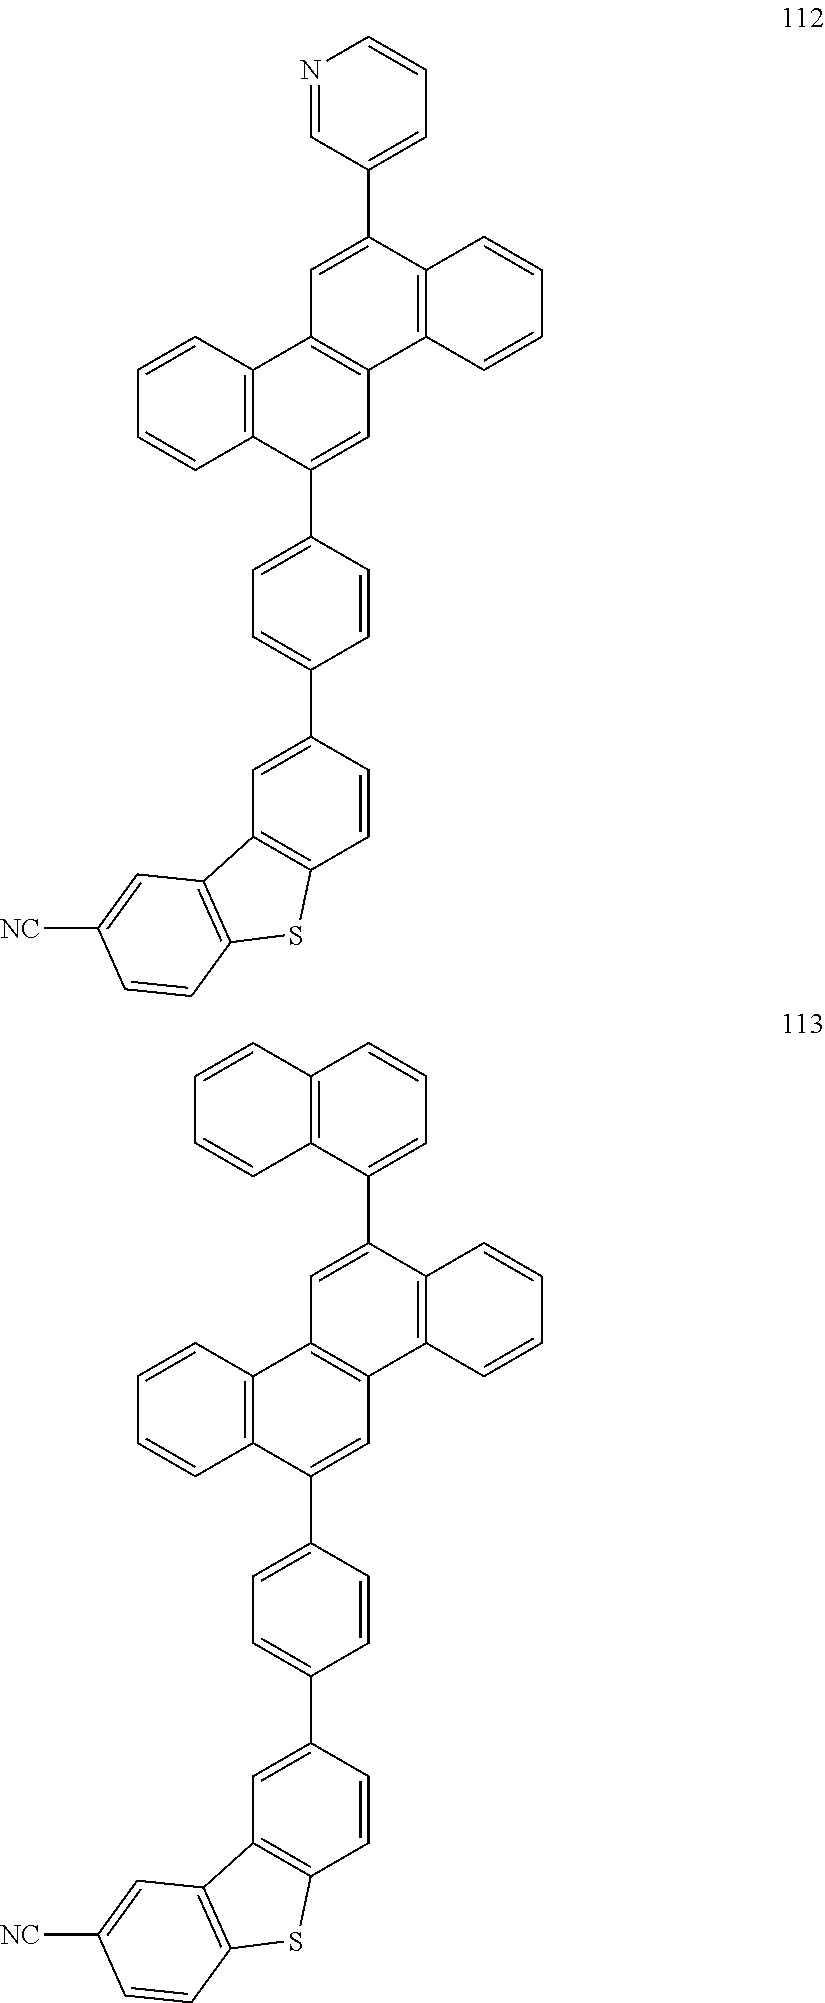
C1=CC(C2=CC=C(C3=CC4=C(C5=C3C=CC=C5)C=C(C3=CC=CN=C3)C3=C4C=CC=C3)C=C2)=CC2=C1SC1=C2C=C([NC])C=C1.C1=CC(C2=CC=C(C3=CC4=C(C5=C3C=CC=C5)C=C(C3=CC=CC5=C3C=CC=C5)C3=C4C=CC=C3)C=C2)=CC2=C1SC1=C2C=C([NC])C=C1
